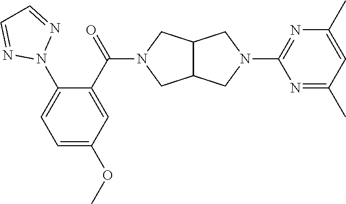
C12C(CN(C(C3=CC(OC)=CC=C3N3N=CC=N3)=O)C1)CN(C1=NC(C)=CC(C)=N1)C2
